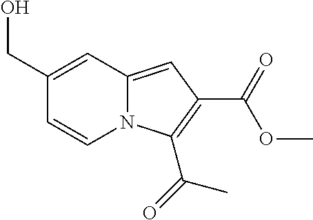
OCC1=CC2=CC(C(=O)OC)=C(C(=O)C)N2C=C1
